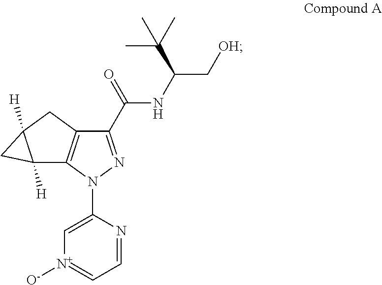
C1(C(NC(C[OH])C(C)(C)C)=O)=NN(C2=C[N+]([O-])=CC=N2)C2=C1CC1([H])C2([H])C1
